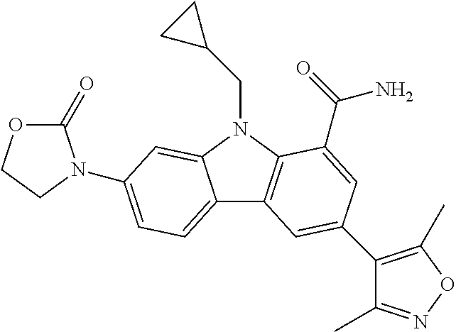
C12=CC=C(N3C(=O)OCC3)C=C1N(CC1CC1)C1=C2C=C(C2=C(C)ON=C2C)C=C1C(=O)N
